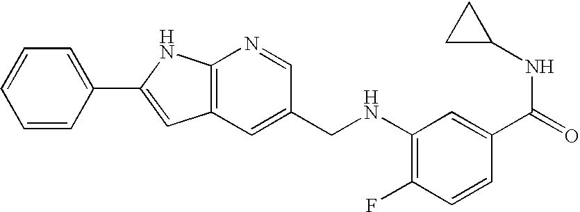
C1=CC=CC(C2=CC3=C(N=CC(CNC4=C(F)C=CC(C(=O)NC5CC5)=C4)=C3)N2)=C1
